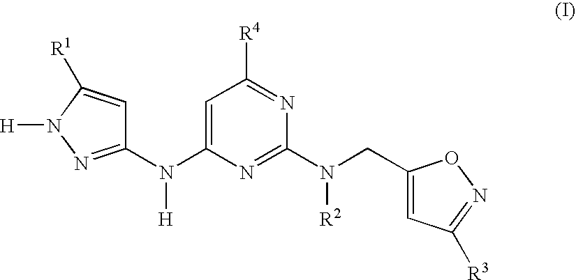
C1=C(N(C2=NN([H])C([R1])=C2)[H])N=C(N(CC2=CC([R3])=NO2)[R2])N=C1[R4]
